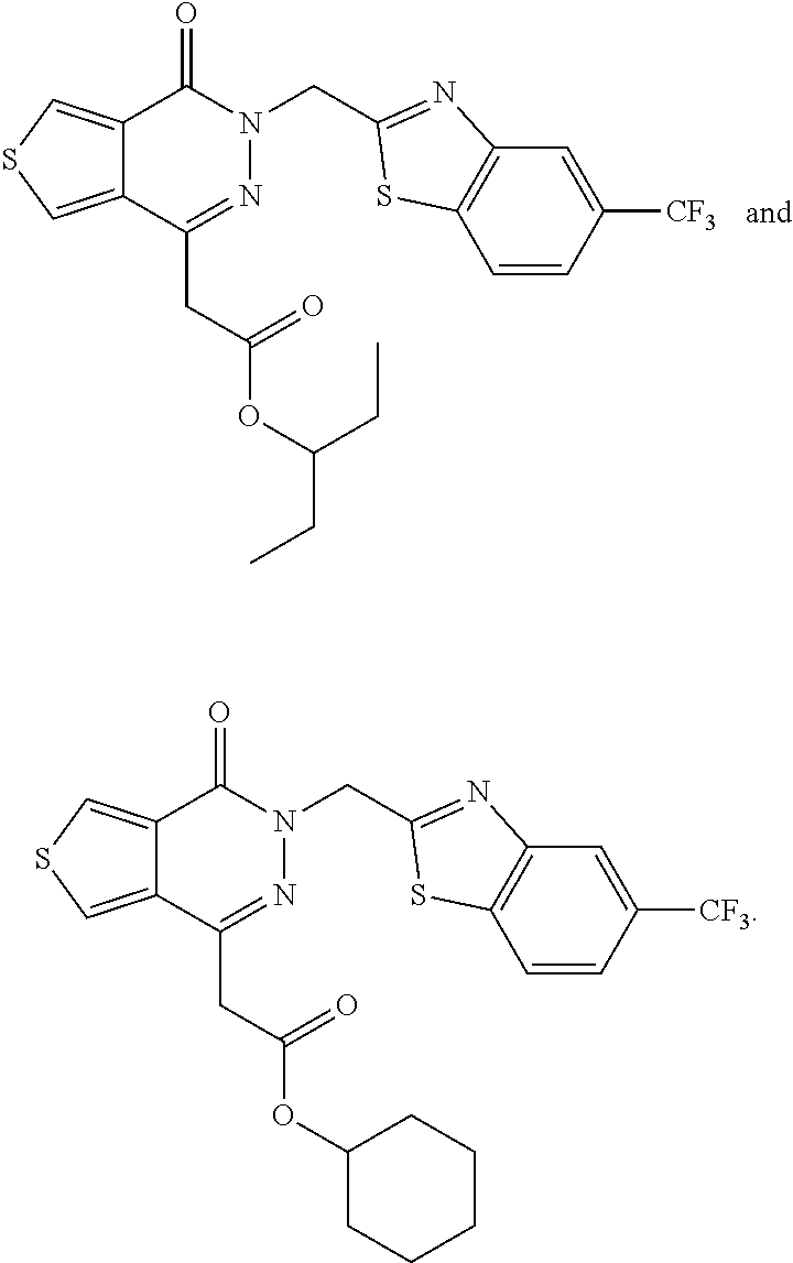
O=C1N(CC2=NC3=C(S2)C=CC([CF3])=C3)N=C(CC(OC(CC)CC)=O)C2=CSC=C12.O=C1N(CC2=NC3=C(S2)C=CC([CF3])=C3)N=C(CC(OC2CCCCC2)=O)C2=CSC=C12
